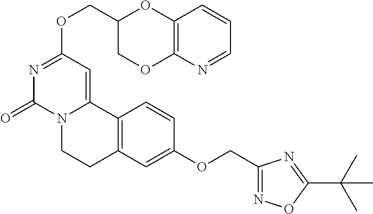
N1=CC=CC2=C1OCC(COC1=NC(=O)N3C(=C1)C1=C(CC3)C=C(OCC3=NOC(C(C)(C)C)=N3)C=C1)O2
